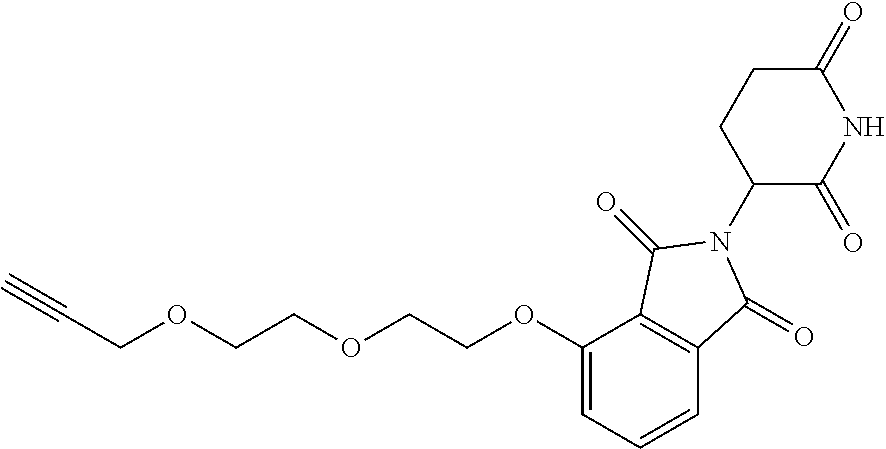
C1(=O)CCC(N2C(=O)C3=C(C(OCCOCCOCC#C)=CC=C3)C2=O)C(=O)N1
